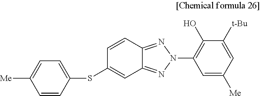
C1=CC(SC2=CC3=NN(C4=C(O)C([t-Bu])=CC([Me])=C4)N=C3C=C2)=CC=C1[Me]
